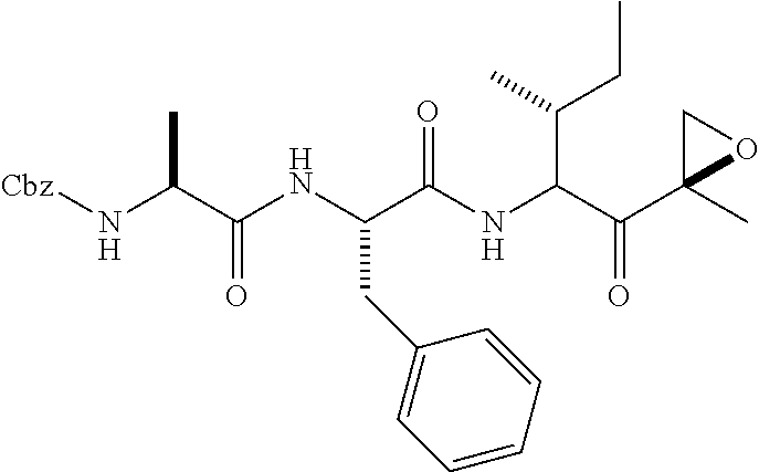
N(C(C(NC(C(NC(C(C1(C)OC1)=O)C(C)CC)=O)CC1=CC=CC=C1)=O)C)[Cbz]
